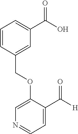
C(OC1=CN=CC=C1C([H])=O)C1=CC(C(O)=O)=CC=C1
